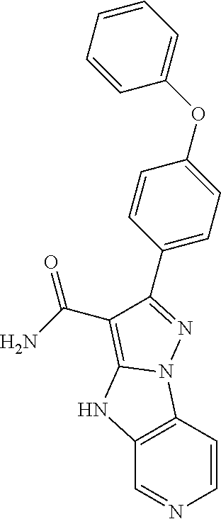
C1=CC2=C(C=N1)NC1=C(C(N)=O)C(C3=CC=C(OC4=CC=CC=C4)C=C3)=NN21
